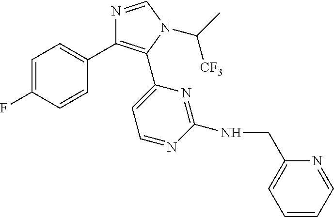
C1=C(F)C=CC(C2=C(C3=CC=NC(NCC4=CC=CC=N4)=N3)N(C(C)[CF3])C=N2)=C1
